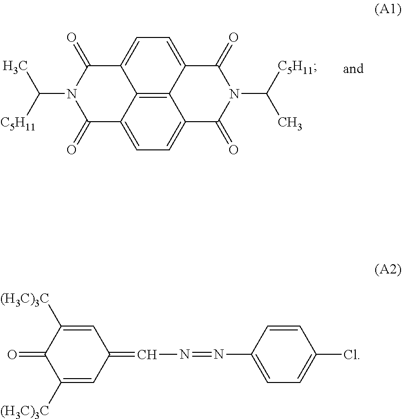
C12=C3C4=CC=C1C(=O)N(C([C5H11])C)C(=O)C2=CC=C3C(=O)N(C([C5H11])C)C4=O.C1([(H3C)3C])=CC(=CN=NC2=CC=C(Cl)C=C2)C=C([(H3C)3C])C1=O
